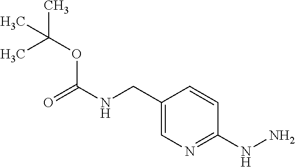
O(C(NCC1=CN=C(NN)C=C1)=O)C(C)(C)C
